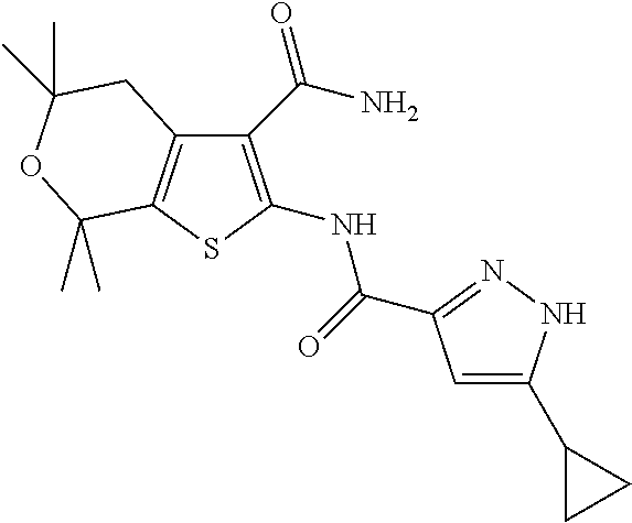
C12=C(SC(NC(=O)C3=NNC(C4CC4)=C3)=C1C(N)=O)C(C)(C)OC(C)(C)C2
